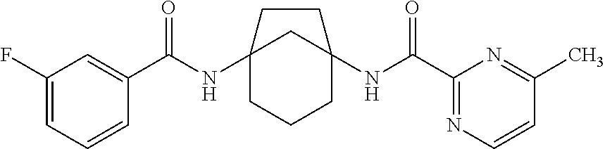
C12(NC(C3=CC(F)=CC=C3)=O)CCCC(NC(C3=NC=CC(C)=N3)=O)(C1)CC2
